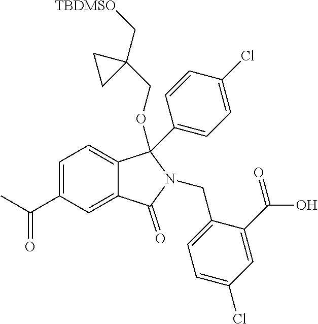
C1=C(C(C)=O)C=C2C(=C1)C(C1=CC=C(Cl)C=C1)(OCC1(C[TBDMSO])CC1)N(CC1=CC=C(Cl)C=C1C(=O)O)C2=O
